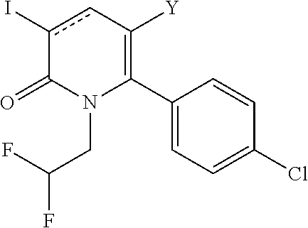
C1(C2=C([Y])cc(I)C(=O)N2CC(F)F)=CC=C(Cl)C=C1
